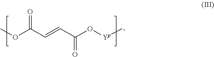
COC(C=CC(O[Yp]C)=O)=O
